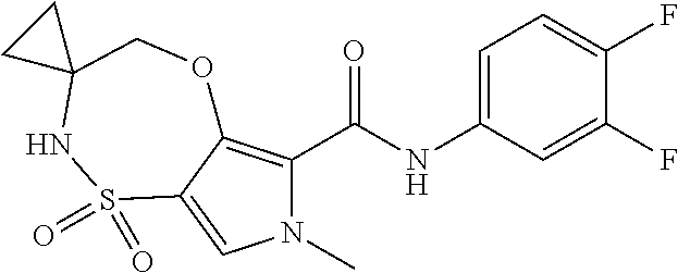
N1(C)C(C(NC2=CC=C(F)C(F)=C2)=O)=C2C(=C1)S(=O)(=O)NC1(CO2)CC1
